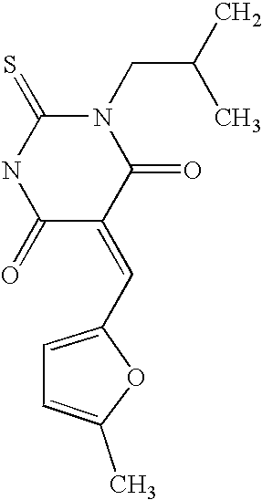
N1(CC(C)C)C(=S)NC(=O)C(=CC2=CC=C(C)O2)C1=O
